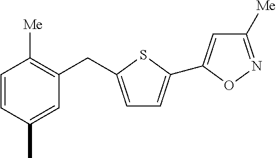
C1=CC(C)=CC(CC2=CC=C(C3=CC([Me])=NO3)S2)=C1[Me]
